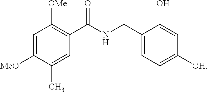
C1=C([MeO])C(C)=CC(C(NCC2=CC=C([OH])C=C2O)=O)=C1[OMe]
